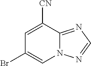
C1=C([CN])C2=NC=NN2C=C1Br
